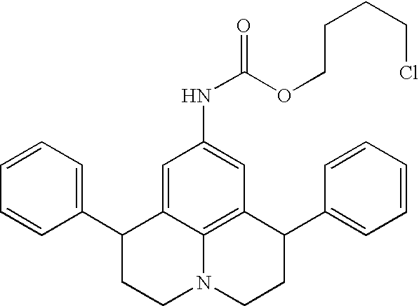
C1=CC=C(C2CCN3C4=C(C(C5=CC=CC=C5)CC3)C=C(NC(=O)OCCCCCl)C=C24)C=C1
